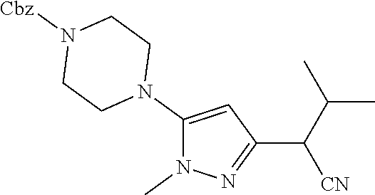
C1(N2CCN([Cbz])CC2)=CC(C([CN])C(C)C)=NN1C
